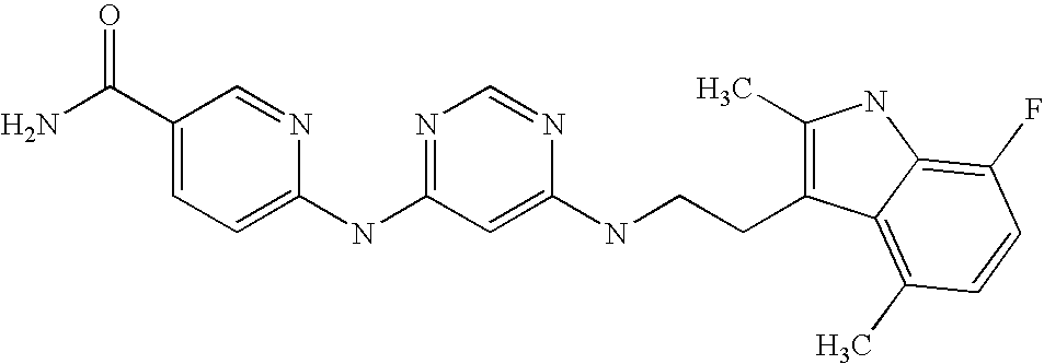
C1(NC2=NC=NC(NCCC3=C(C)NC4=C(F)C=CC(C)=C34)=C2)=CC=C(C(N)=O)C=N1
